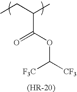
CCC(C)C(OC([CF3])[CF3])=O
